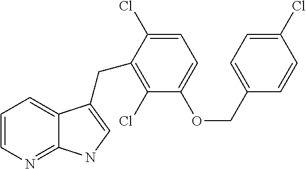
C1=CN=C2C(=C1)C(CC1=C(Cl)C(OCC3=CC=C(Cl)C=C3)=CC=C1Cl)=CN2
